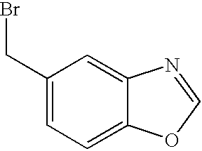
C1(CBr)=CC=C2C(=C1)N=CO2
